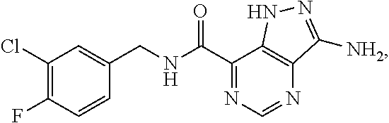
C1(Cl)=C(F)C=CC(CNC(C2=NC=NC3=C2NN=C3[NH2])=O)=C1
